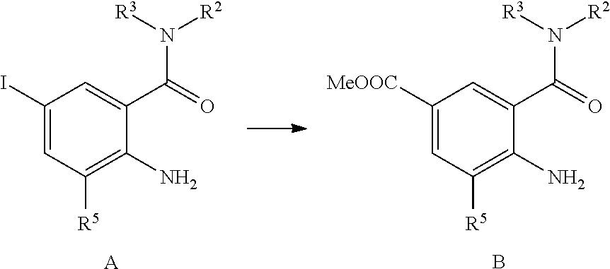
C1(I)=CC([R5])=C(N)C(C(=O)N([R3])[R2])=C1.[A].C1([MeOOC])=CC([R5])=C(N)C(C(=O)N([R3])[R2])=C1.B
